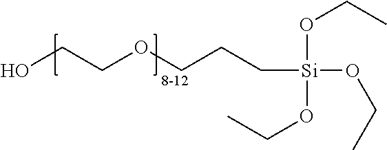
OCCOCCC[Si](OCC)(OCC)OCC
